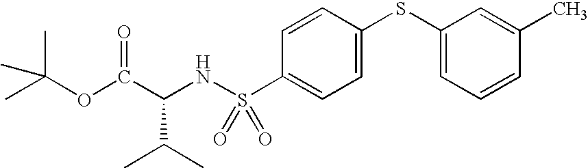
C(NS(C1=CC=C(SC2=CC=CC(C)=C2)C=C1)(=O)=O)(C(OC(C)(C)C)=O)C(C)C
